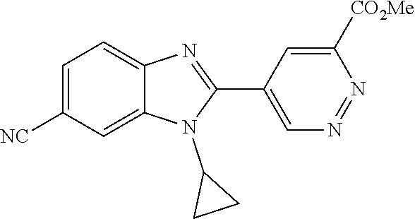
C1=C([NC])C=C2C(=C1)N=C(C1=CN=NC([CO2Me])=C1)N2C1CC1
